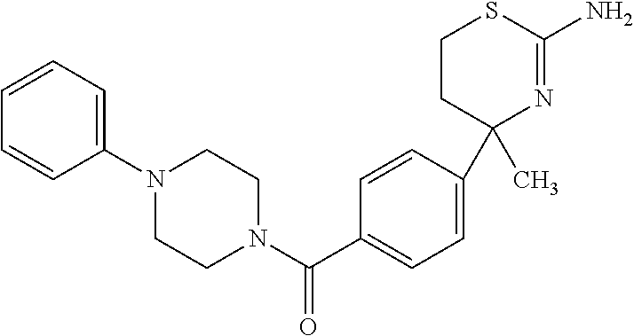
C1=CC(C2(C)N=C(N)SCC2)=CC=C1C(N1CCN(C2=CC=CC=C2)CC1)=O
